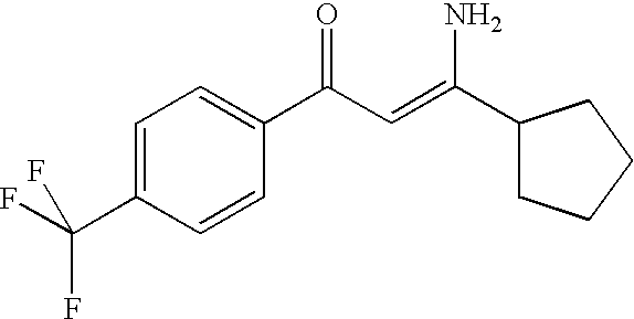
C1=C(C(F)(F)F)C=CC(C(C=C(C2CCCC2)N)=O)=C1
